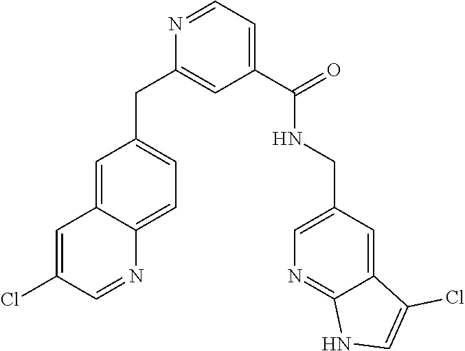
C1=C(Cl)C=NC2=CC=C(CC3=CC(C(=O)NCC4=CN=C5C(=C4)C(Cl)=CN5)=CC=N3)C=C12
